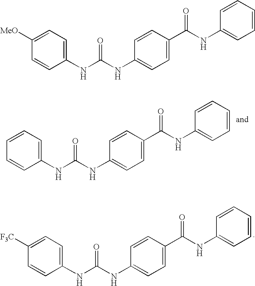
C1=CC=C(NC(NC2=CC=C(C(NC3=CC=CC=C3)=O)C=C2)=O)C=C1.C1([F3C])=CC=C(NC(NC2=CC=C(C(NC3=CC=CC=C3)=O)C=C2)=O)C=C1.C1([MeO])=CC=C(NC(NC2=CC=C(C(NC3=CC=CC=C3)=O)C=C2)=O)C=C1
